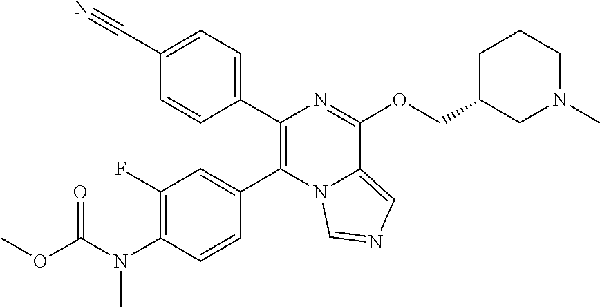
C1(C2=CC=C(C#N)C=C2)=C(C2=CC(F)=C(N(C(OC)=O)C)C=C2)N2C(=CN=C2)C(OCC2CN(C)CCC2)=N1
